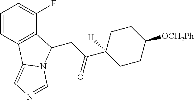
C1=CC2=C(C(F)=C1)C(CC(C1([H])CCC([OCH2Ph])CC1)=O)N1C2=CN=C1
